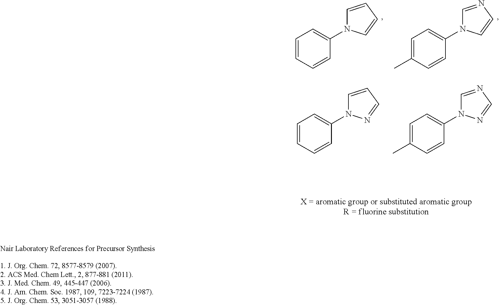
C1=C(C)C=CC(N2C=NC=C2)=C1.C1=CC=CC(N2C=CC=C2)=C1.C1=CC=CC(N2C=CC=N2)=C1.C1=C(C)C=CC(N2C=NC=N2)=C1
